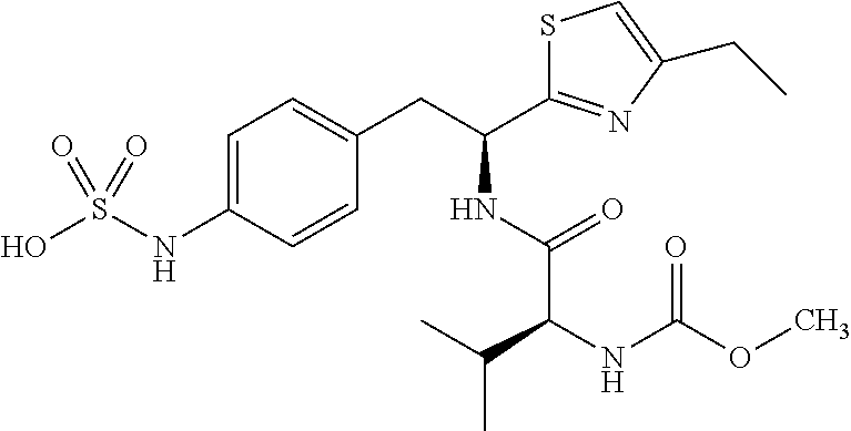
C1=C(NS(O)(=O)=O)C=CC(CC(NC(=O)C(C(C)C)NC(OC)=O)C2=NC(CC)=CS2)=C1
